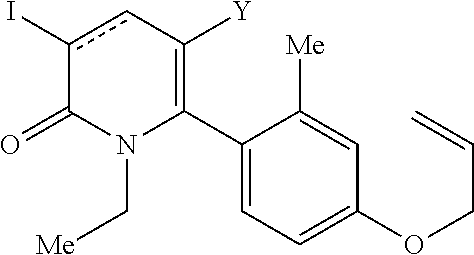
C1(C2=C([Y])cc(I)C(=O)N2C[Me])=CC=C(OCC=C)C=C1[Me]
